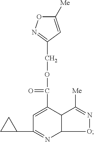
C1([Me])=CC(COC(=O)C2=CC(C3CC3)=NC3ON=C([Me])C23)=NO1
